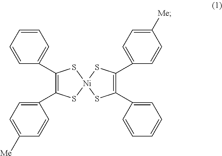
C1=CC=CC(C2=C(C3=CC=C([Me])C=C3)S[Ni]3(S2)SC(C2=CC=CC=C2)=C(C2=CC=C([Me])C=C2)S3)=C1
